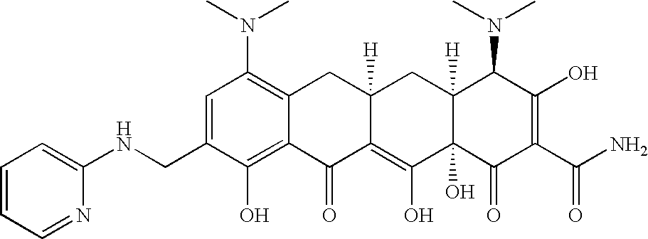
C1(CNC2=CC=CC=N2)=CC(N(C)C)=C2C(=C1O)C(=O)C1=C(O)C3(O)C([H])(CC1([H])C2)C(N(C)C)C(O)=C(C(N)=O)C3=O
